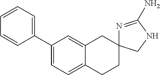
C1(C2=CC=CC=C2)=CC=C2C(=C1)CC1(CC2)N=C(N)NC1
